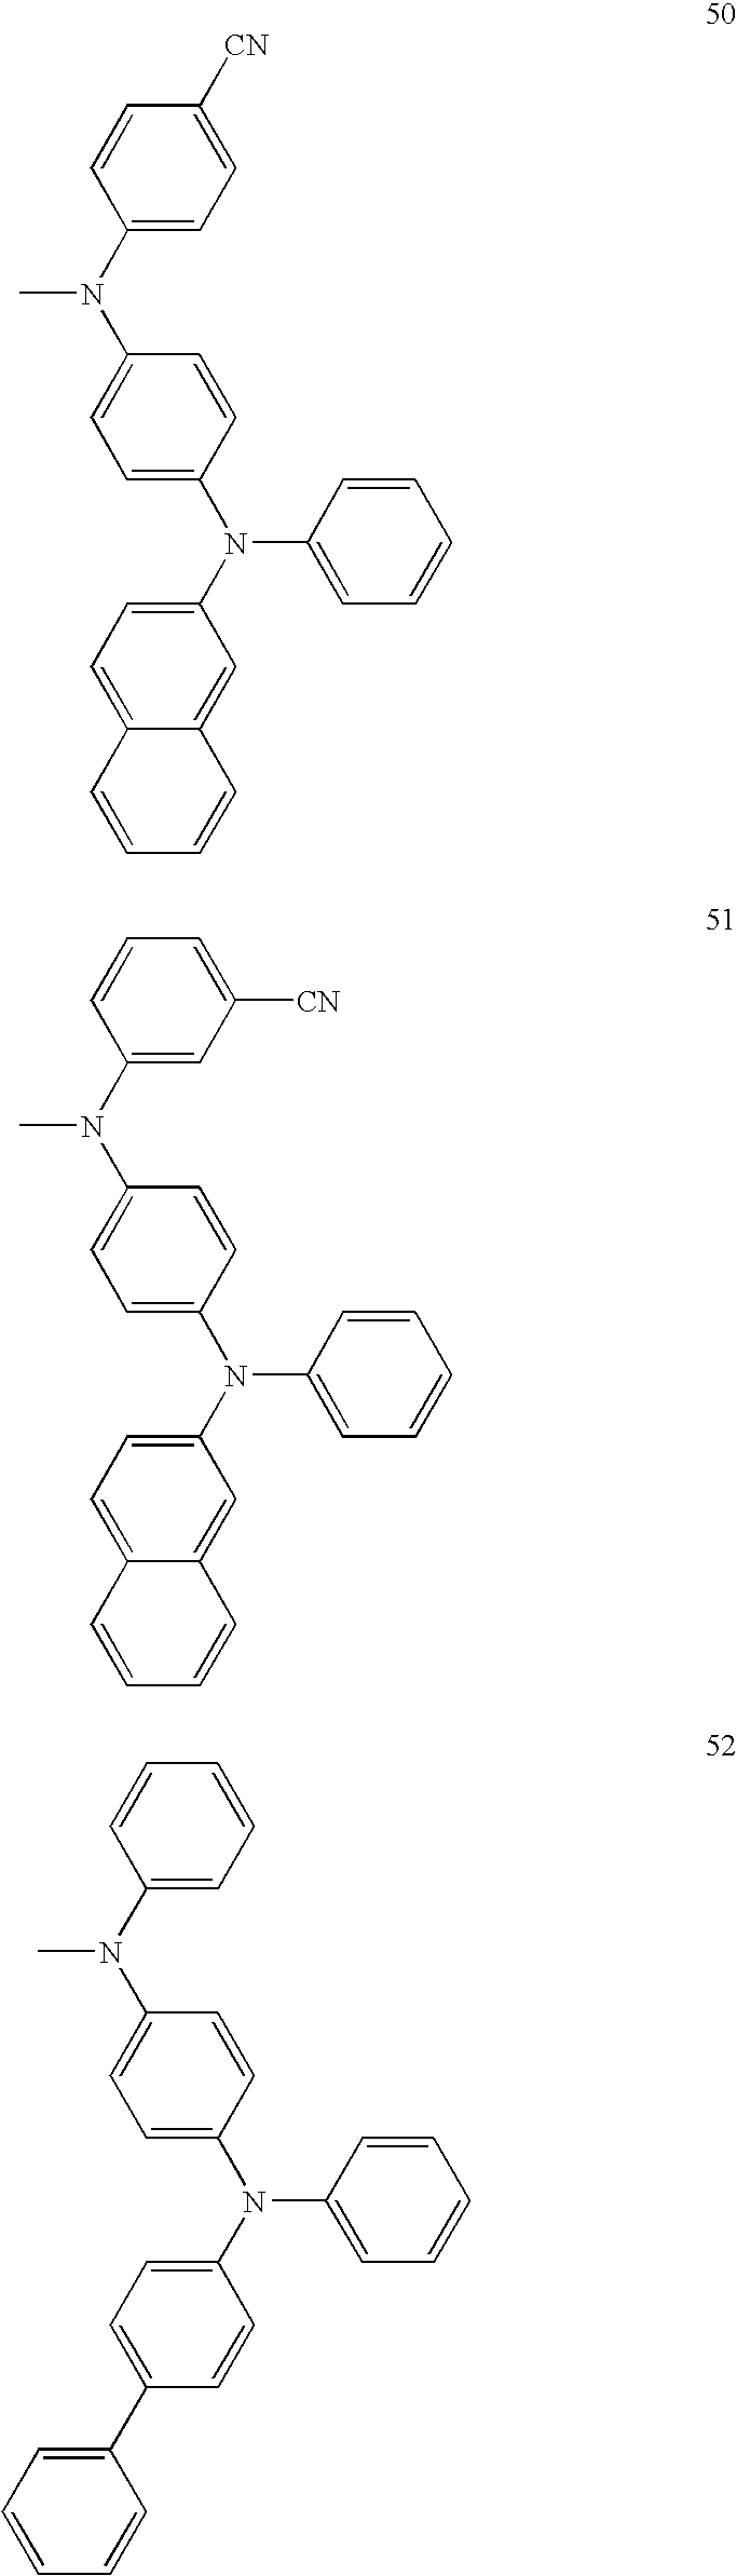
C1(N(C2=CC=C(N(C3=CC=C4C(=C3)C=CC=C4)C3=CC=CC=C3)C=C2)C)=CC=C([CN])C=C1.C1(N(C2=CC=C(N(C3=CC=C4C(=C3)C=CC=C4)C3=CC=CC=C3)C=C2)C)=CC([CN])=CC=C1.C1(N(C2=CC=C(N(C3=CC=C(C4=CC=CC=C4)C=C3)C3=CC=CC=C3)C=C2)C)=CC=CC=C1
